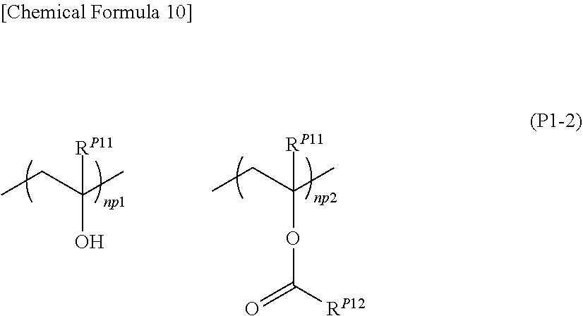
C(O)(CC)(C)[RP11].C(OC(=O)[RP12])(CC)(C)[RP11]
